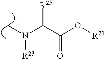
CN(C(C(O[R21])=O)[R25])[R23]
